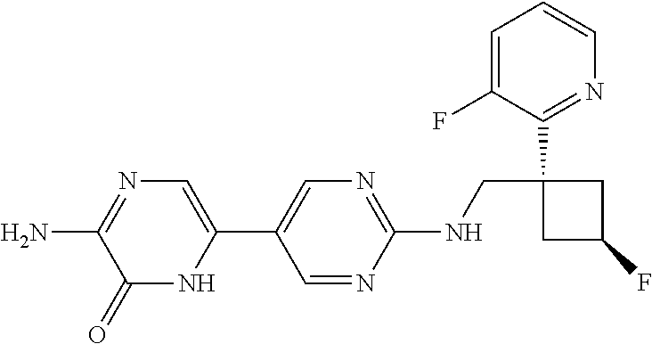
C1(NCC2(C3=NC=CC=C3F)CC(F)C2)=NC=C(C2=CN=C(N)C(=O)N2)C=N1
